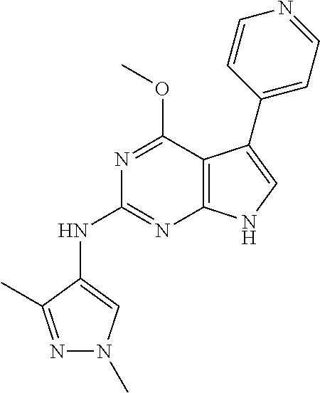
C1(C2=CNC3=C2C(OC)=NC(NC2=CN(C)N=C2C)=N3)=CC=NC=C1
